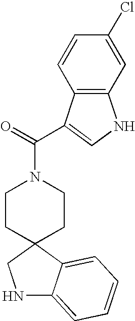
C1(Cl)=CC2=C(C=C1)C(C(N1CCC3(CC1)C1=CC=CC=C1NC3)=O)=CN2
